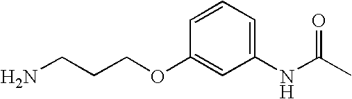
C1(NC(C)=O)=CC=CC(OCCCN)=C1
